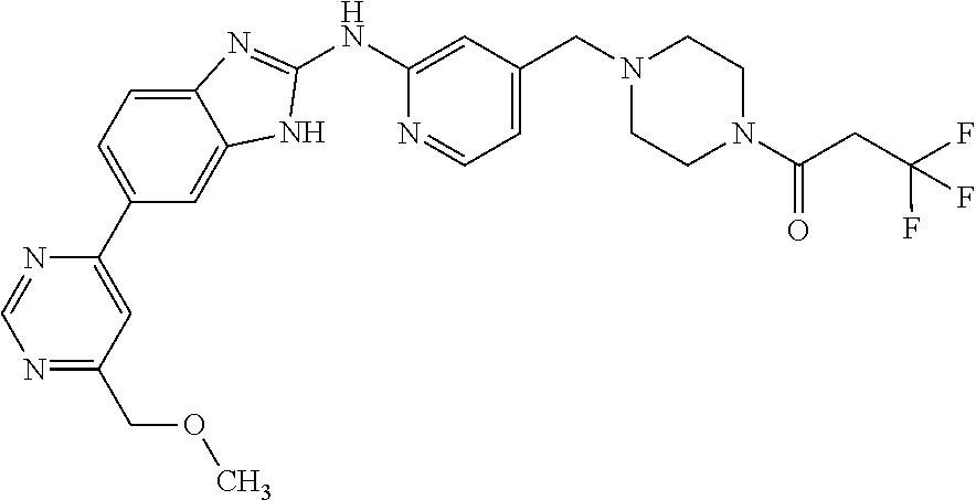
C12=CC=C(C3=CC(COC)=NC=N3)C=C1NC(NC1=CC(CN3CCN(C(CC(F)(F)F)=O)CC3)=CC=N1)=N2
